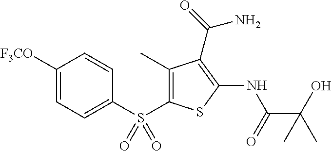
S(=O)(=O)(C1=CC=C([F3CO])C=C1)C1=C(C)C(C(=O)N)=C(NC(=O)C(O)(C)C)S1
